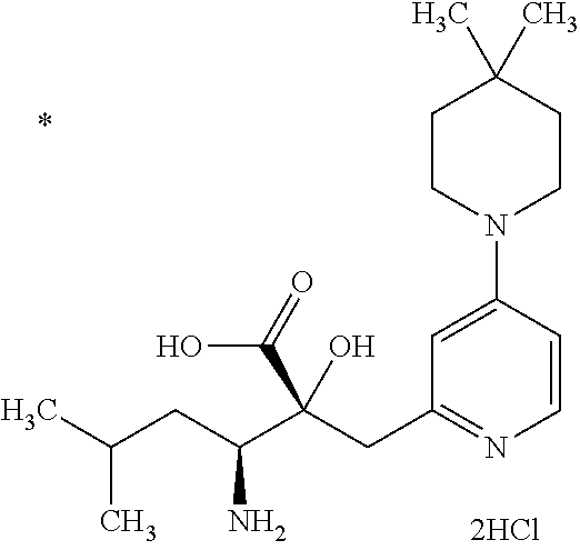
C1=CC(N2CCC(C)(C)CC2)=CC(CC(C(CC(C)C)N)(C(=O)O)O)=N1
